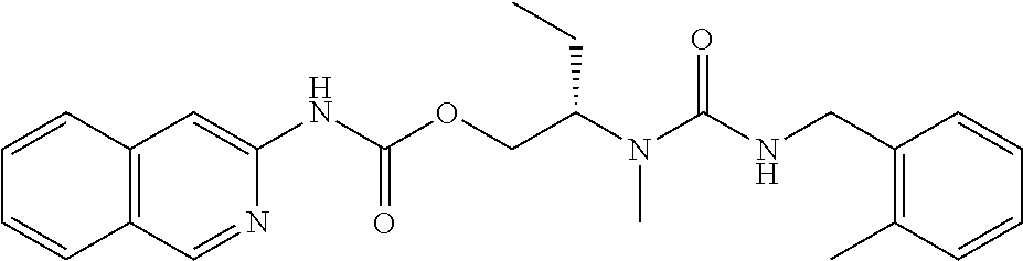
C1=CC=CC(C)=C1CNC(N(C(COC(NC1=CC2=C(C=N1)C=CC=C2)=O)CC)C)=O
